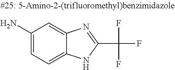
C1(N)=CC=C2C(=C1)N=C(C(F)(F)F)N2
